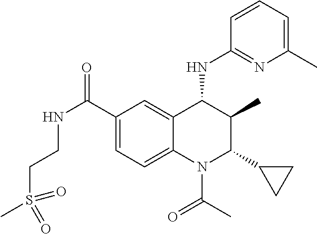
C1(C(NCCS(C)(=O)=O)=O)=CC=C2C(=C1)C(NC1=NC(C)=CC=C1)C(C)C(C1CC1)N2C(C)=O
